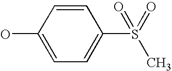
C1(O)=CC=C(S(=O)(C)=O)C=C1
